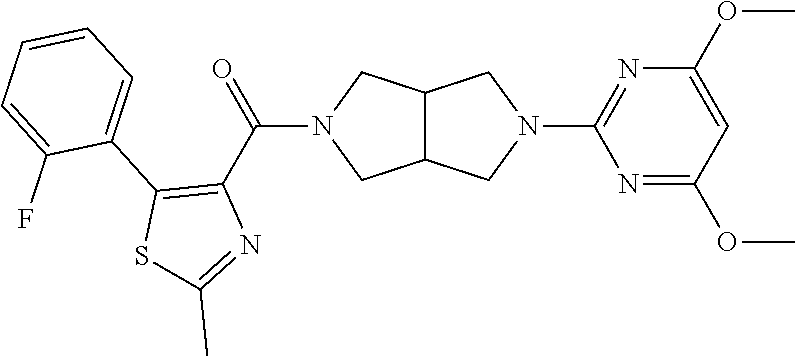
N1(C2=NC(OC)=CC(OC)=N2)CC2C(C1)CN(C(C1=C(C3=CC=CC=C3F)SC(C)=N1)=O)C2
